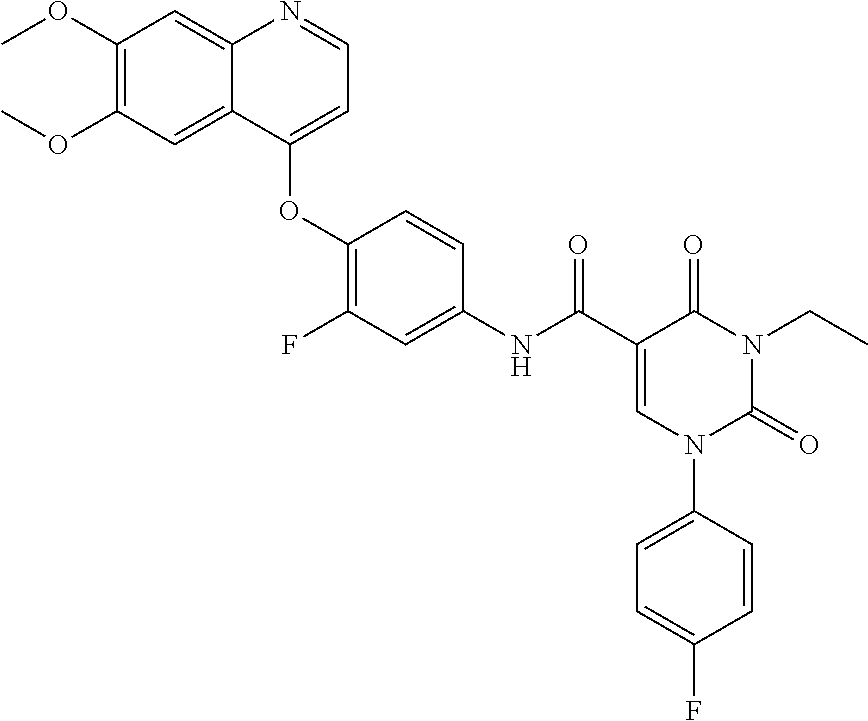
C1(OC)=C(OC)C=C2C(=C1)N=CC=C2OC1=C(F)C=C(NC(=O)C2=CN(C3=CC=C(F)C=C3)C(=O)N(CC)C2=O)C=C1
